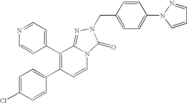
C1(C2=C(C3=CC=C(Cl)C=C3)C=CN3C2=NN(CC2=CC=C(N4C=CC=N4)C=C2)C3=O)=CC=NC=C1
